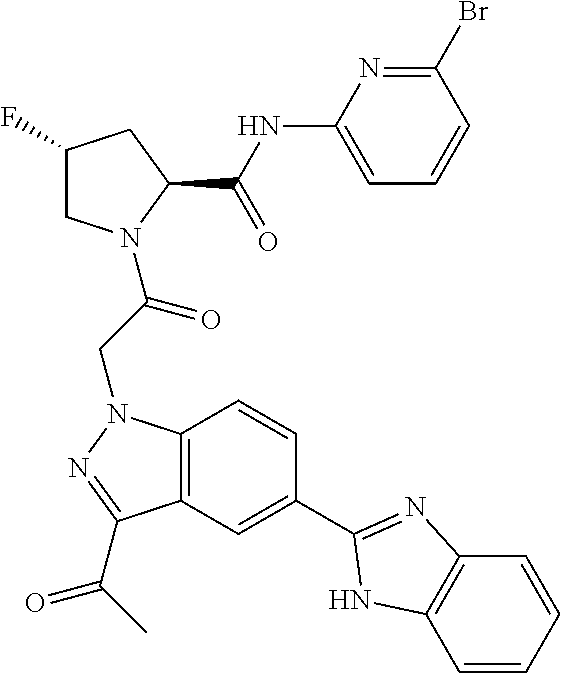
C1(F)CN(C(CN2C3=C(C(C(C)=O)=N2)C=C(C2=NC4=C(C=CC=C4)N2)C=C3)=O)C(C(NC2=CC=CC(Br)=N2)=O)C1
